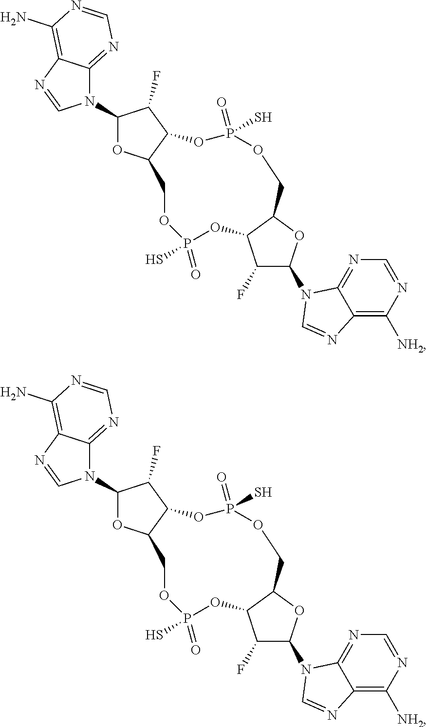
N1(C2OC3C(C2F)OP(S)(=O)OCC2OC(N4C5=NC=NC([NH2])=C5N=C4)C(F)C2OP(S)(=O)OC3)C2=NC=NC(N)=C2N=C1.N1(C2OC3C(C2F)OP(S)(=O)OCC2OC(N4C5=NC=NC([NH2])=C5N=C4)C(F)C2OP(S)(=O)OC3)C2=NC=NC(N)=C2N=C1
